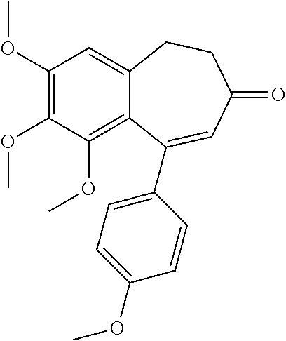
C1(OC)=C(OC)C(OC)=C2C(=C1)CCC(=O)C=C2C1=CC=C(OC)C=C1
